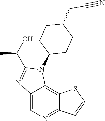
C12=CN=C3C(=C1N(C1CCC(CC#N)CC1)C(C(O)C)=N2)SC=C3
